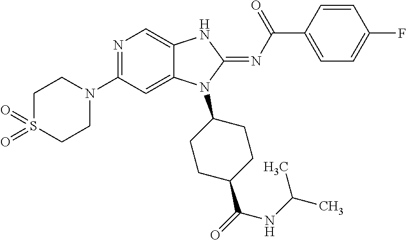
N1(C2=NC=C3C(=C2)N(C2CCC(C(=O)NC(C)C)CC2)C(=NC(C2=CC=C(F)C=C2)=O)N3)CCS(=O)(=O)CC1
